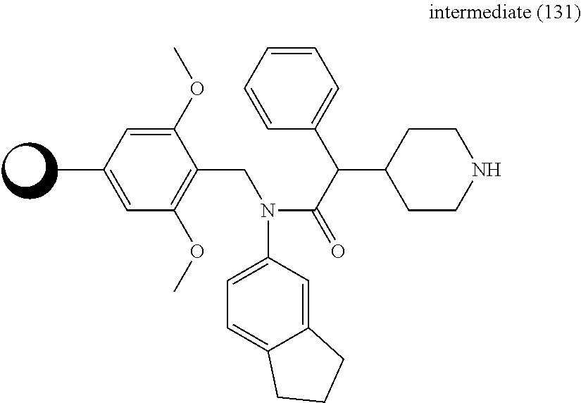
C1(CN(C(=O)C(C2=CC=CC=C2)C2CCNCC2)C2=CC=C3C(=C2)CCC3)=C(OC)C=C(C)C=C1OC
